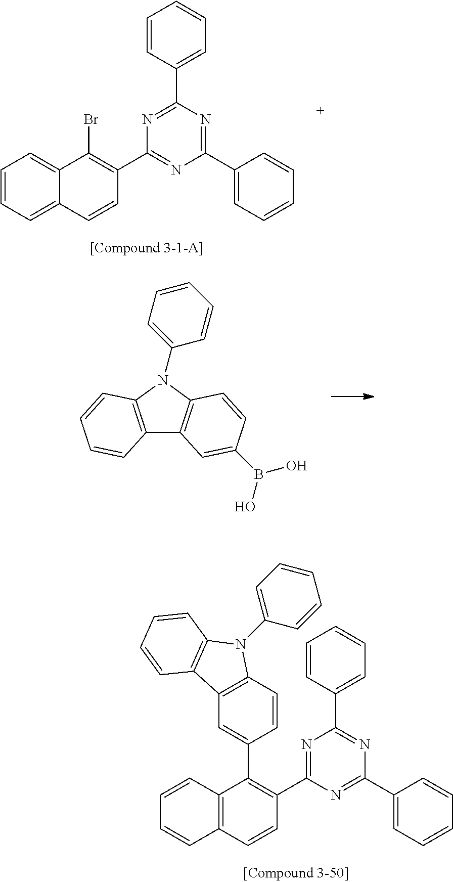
C1=CC=C2C(=C1)C(Br)=C(C1=NC(C3=CC=CC=C3)=NC(C3=CC=CC=C3)=N1)C=C2.C12=C(N(C3=CC=CC=C3)C3=C1C=C(B(O)O)C=C3)C=CC=C2.C1=CC2=C(C=C1)C=CC(C1=NC(C3=CC=CC=C3)=NC(C3=CC=CC=C3)=N1)=C2C1=CC2=C(C=C1)N(C1=CC=CC=C1)C1=C2C=CC=C1
